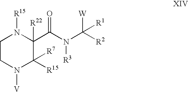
C(N(C([R2])([W])[R1])[R3])(=O)C1([R22])N([R15])CCN([V])C1([R7])[R15]
